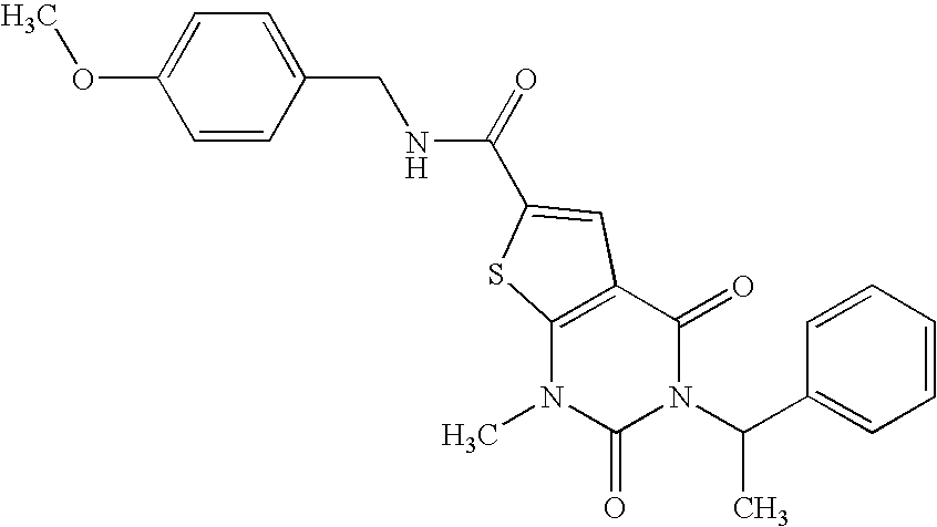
C1=C(OC)C=CC(CNC(=O)C2=CC3=C(N(C)C(=O)N(C(C4=CC=CC=C4)C)C3=O)S2)=C1
